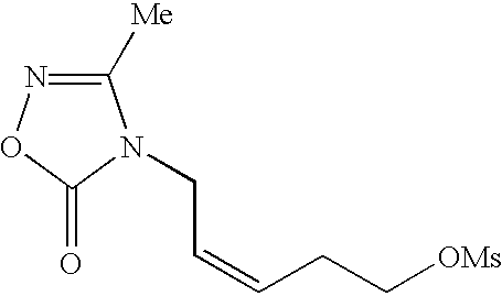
C1([Me])=NOC(=O)N1CC=CCC[OMs]
